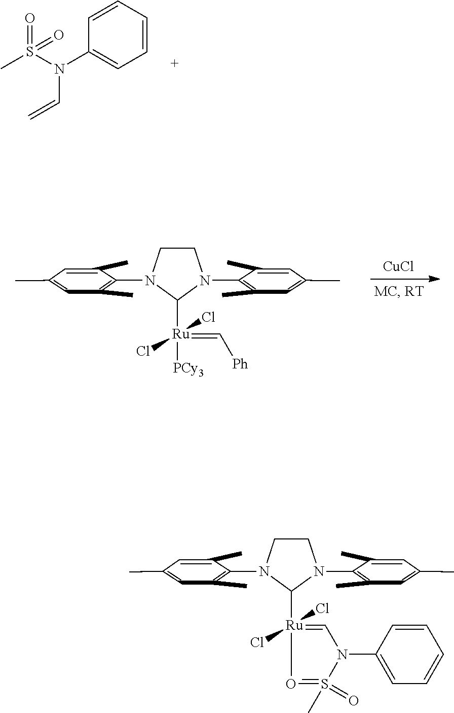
C1=CC=CC=C1N(S(C)(=O)=O)C=C.C1CN(C2=C(C)C=C(C)C=C2C)C([Ru](Cl)(Cl)(=C[Ph])[PCy3])N1C1=C(C)C=C(C)C=C1C.[CuCl].C1CN(C2=C(C)C=C(C)C=C2C)C([Ru]2(Cl)(Cl)=CN(C3=CC=CC=C3)S(C)(=O)=O2)N1C1=C(C)C=C(C)C=C1C
